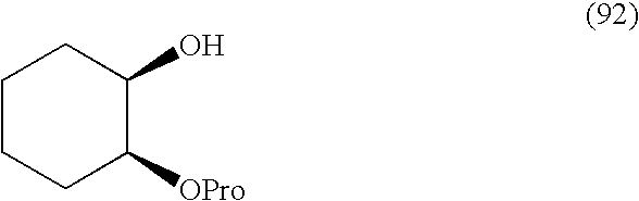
C1CCC([OPro])C(O)C1
